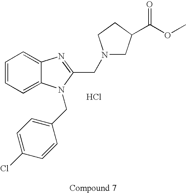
C1=CC=C2C(=C1)N=C(CN1CC(C(=O)OC)CC1)N2CC1=CC=C(Cl)C=C1.Cl
